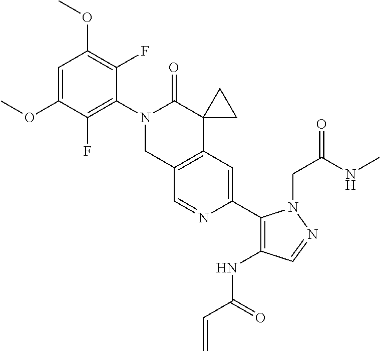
C1=C(OC)C(F)=C(N2CC3=C(C4(C2=O)CC4)C=C(C2=C(NC(=O)C=C)C=NN2CC(=O)NC)N=C3)C(F)=C1OC
